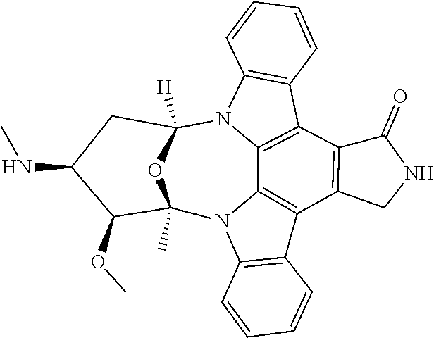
C1=CC2=C(C=C1)C1=C3N2C2([H])CC(NC)C(OC)C(C)(N4C3=C(C3=C1C(=O)NC3)C1=C4C=CC=C1)O2
